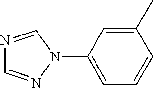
N1=CN(C2=CC=CC(C)=C2)N=C1
